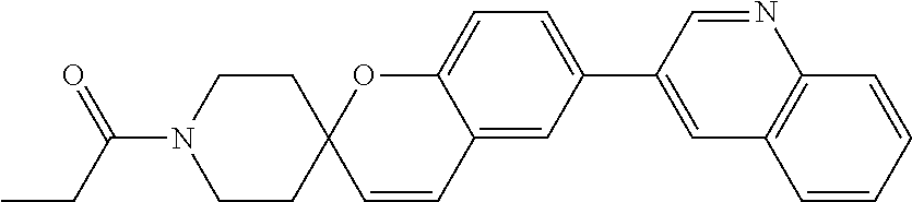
C1CC2(CCN1C(CC)=O)C=CC1=CC(C3=CC4=C(N=C3)C=CC=C4)=CC=C1O2
